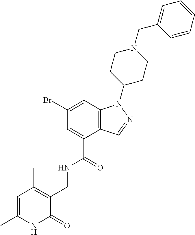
C12=C(C=C(Br)C=C1C(=O)NCC1=C(C)C=C(C)NC1=O)N(C1CCN(CC3=CC=CC=C3)CC1)N=C2
